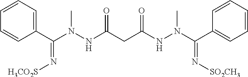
C1=CC(C(N(NC(CC(=O)NN(C)C(=N[SO2CH3])C2=CC=CC=C2)=O)C)=N[H3CO2S])=CC=C1
